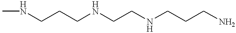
CNCCCNCCNCCCN
